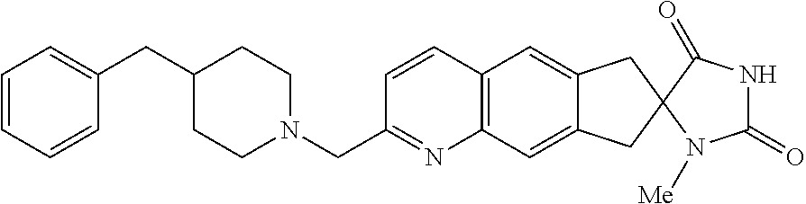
C12=C(C=C3C(=C1)CC1(C3)C(=O)NC(=O)N1[Me])N=C(CN1CCC(CC3=CC=CC=C3)CC1)C=C2
